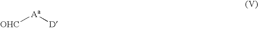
[OHC][Aa][D]
